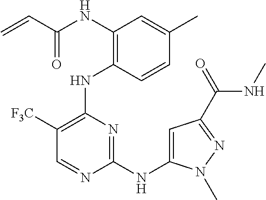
N(C1=C(NC2=C([F3C])C=NC(NC3=CC(C(=O)NC)=NN3C)=N2)C=CC(C)=C1)C(C=C)=O
